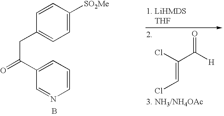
ClC(C([H])=O)=CCl.C1(CC(C2=CC=CN=C2)=O)=CC=C([SO2Me])C=C1.B
